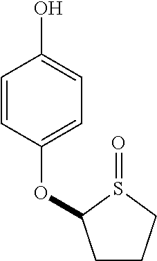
C1=CC(OC2CCCS2=O)=CC=C1O
